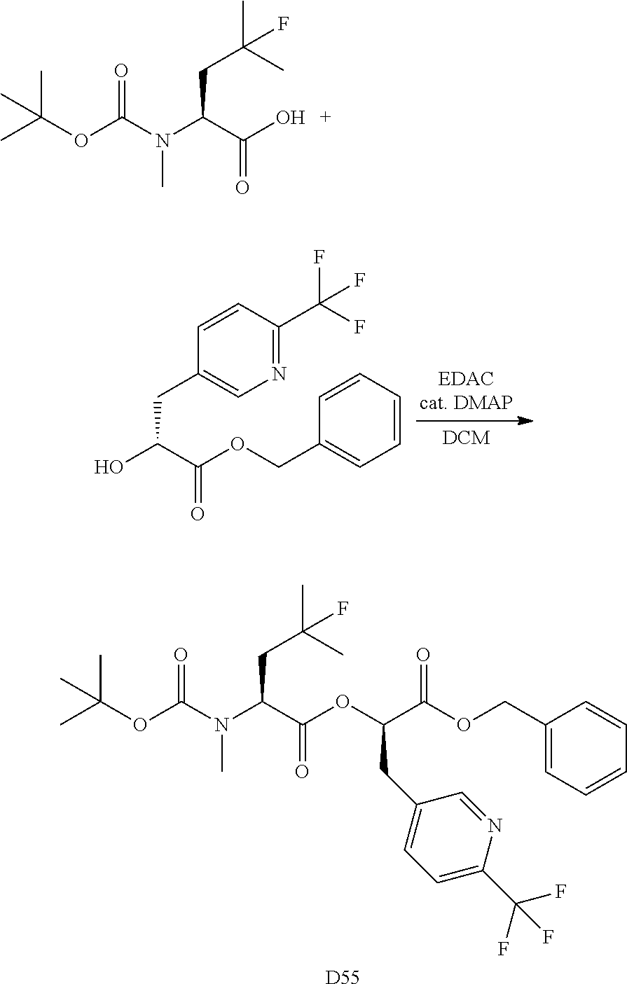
CC(OC(N(C(C(O)=O)CC(C)(C)F)C)=O)(C)C.C(C(C(OCC1=CC=CC=C1)=O)O)C1=CN=C(C(F)(F)F)C=C1.[D55].CC(OC(N(C(C(OC(C(OCC1=CC=CC=C1)=O)CC1=CC=C(C(F)(F)F)N=C1)=O)CC(C)(C)F)C)=O)(C)C
